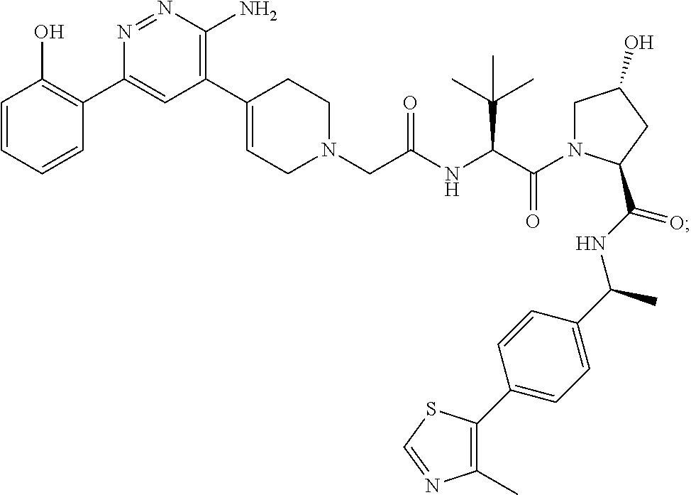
N1(CC(NC(C(N2CC(O)CC2C(NC(C2=CC=C(C3=C(C)N=CS3)C=C2)C)=O)=O)C(C)(C)C)=O)CC=C(C2=C(N)N=NC(C3=C(O)C=CC=C3)=C2)CC1
